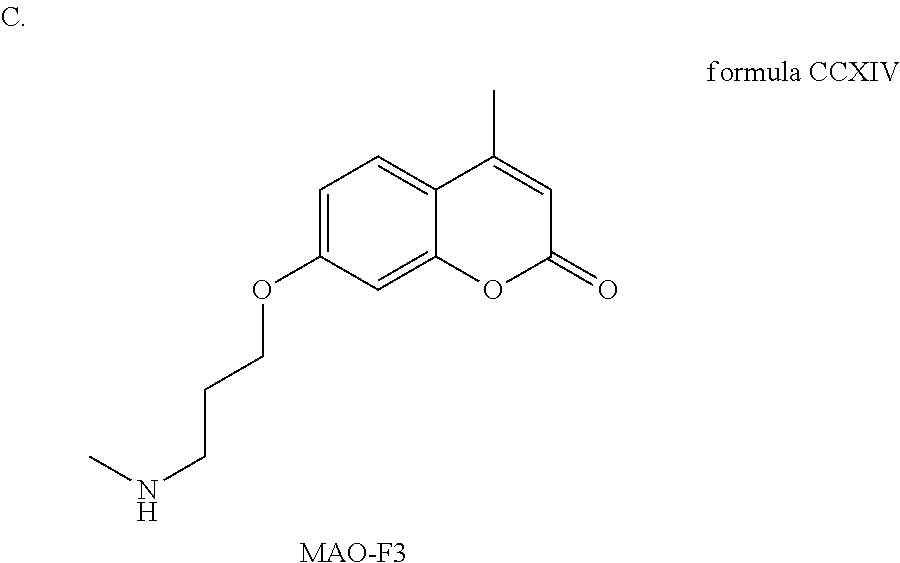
C1=C(OCCCNC)C=C2C(=C1)C(C)=CC(=O)O2.[MAO-F3]
